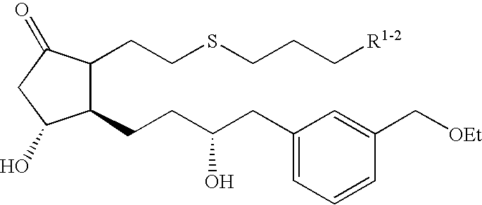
C1(CCC(CC2=CC=CC(C[OEt])=C2)O)C(CCSCCC[R1-2])C(=O)CC1O
